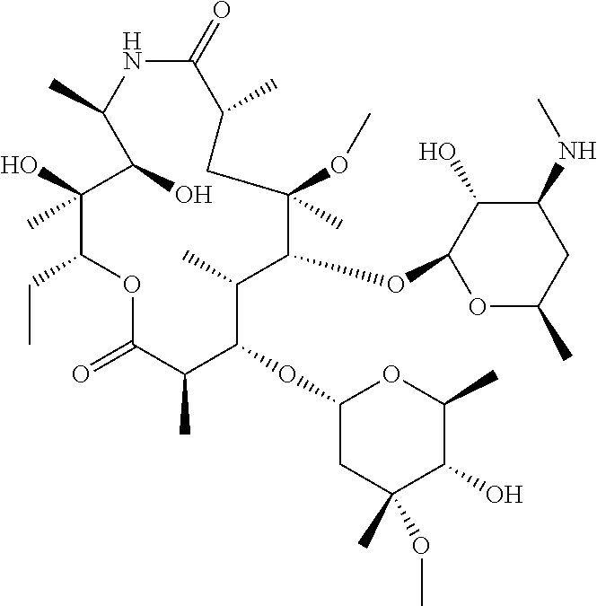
O1C(=O)C(C)C(OC2CC(C)(OC)C(O)C(C)O2)C(C)C(OC2OC(C)CC(NC)C2O)C(OC)(C)CC(C)C(=O)NC(C)C(O)C(C)(O)C1CC
